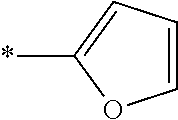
*C1=CC=CO1
